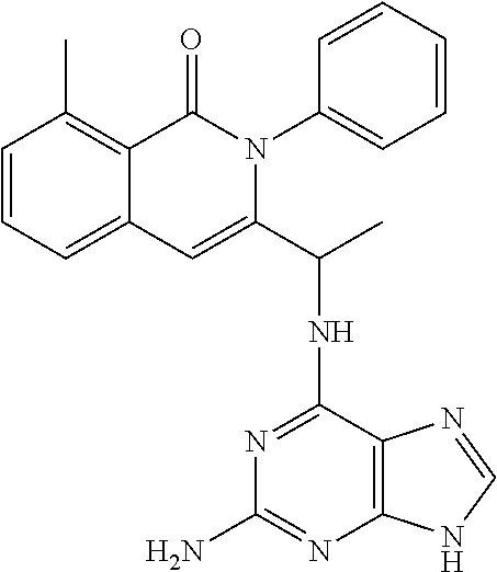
C1=CC=C2C(=C1C)C(=O)N(C1=CC=CC=C1)C(C(C)NC1=NC(N)=NC3=C1N=CN3)=C2
